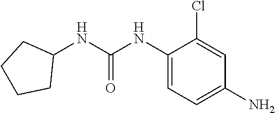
NC1=CC=C(NC(NC2CCCC2)=O)C(Cl)=C1
